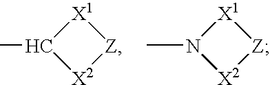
C1(C)[X2][Z][X1]1.N1(C)[X2][Z][X1]1
